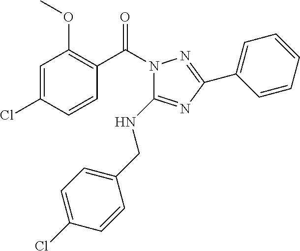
C1=CC(Cl)=CC(OC)=C1C(N1C(NCC2=CC=C(Cl)C=C2)=NC(C2=CC=CC=C2)=N1)=O
